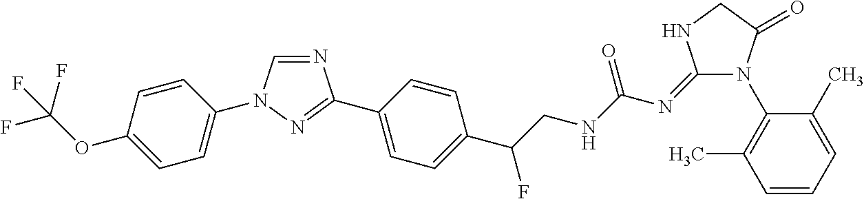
N1=CN(C2=CC=C(OC(F)(F)F)C=C2)N=C1C1=CC=C(C(CNC(N=C2N(C3=C(C)C=CC=C3C)C(=O)CN2)=O)F)C=C1
